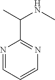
N1=CC=CN=C1C(NC)C
